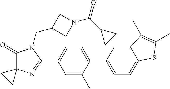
C1(=O)C2(N=C(C3=CC=C(C4=CC=C5C(=C4)C(C)=C(C)S5)C(C)=C3)N1CC1CN(C(=O)C3CC3)C1)CC2
